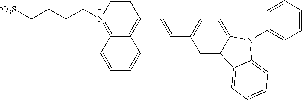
C([-O3S])CCCN1=C2C(=C(C=CC3=CC=C4C(=C3)C3=CC=CC=C3N4C3=CC=CC=C3)C=C1)C=CC=C2
